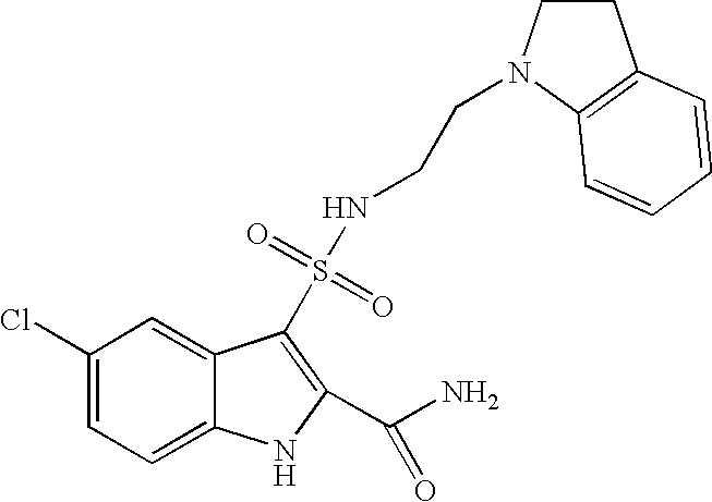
C1(Cl)=CC=C2C(=C1)C(S(=O)(=O)NCCN1CCC3=C1C=CC=C3)=C(C(N)=O)N2
